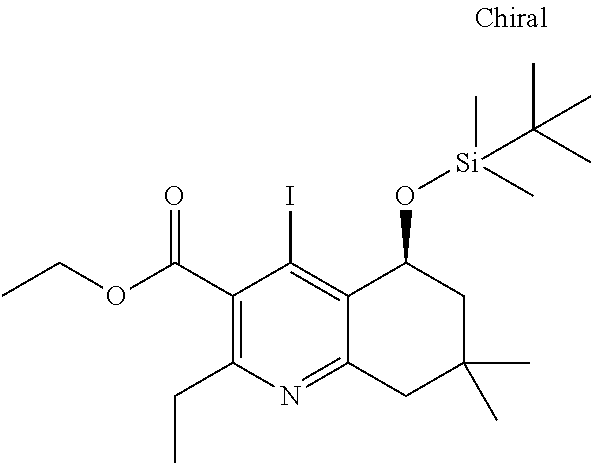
C(C1=C(CC)N=C2C(=C1I)C(O[Si](C)(C)C(C)(C)C)CC(C)(C)C2)(=O)OCC
